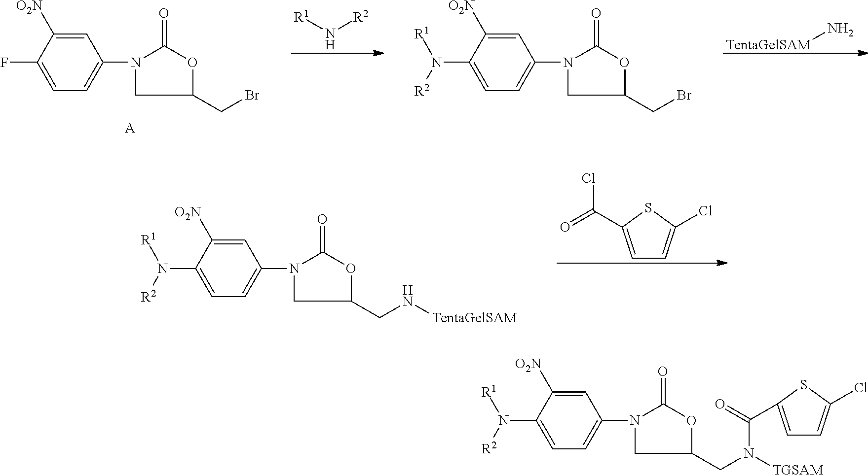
[R1]N[R2].C1=C([O2N])C(F)=CC=C1N1CC(CBr)OC1=O.[A].C1=C([O2N])C(N([R2])[R1])=CC=C1N1CC(CBr)OC1=O.[TentaGelSAM]N.C1=C([O2N])C(N([R2])[R1])=CC=C1N1CC(CN[TentaGelSAM])OC1=O.C1=C(C(=O)Cl)SC(Cl)=C1.C1=C([O2N])C(N([R2])[R1])=CC=C1N1CC(CN([TGSAM])C(=O)C2=CC=C(Cl)S2)OC1=O
